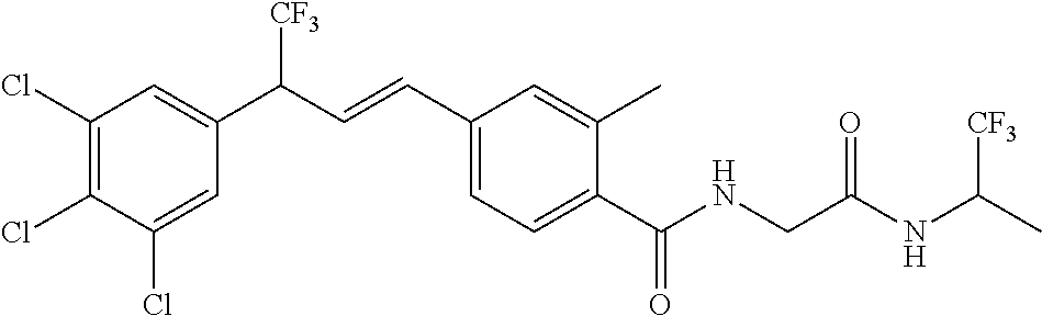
C1(Cl)=C(Cl)C=C(C(C=CC2=CC=C(C(NCC(NC([CF3])C)=O)=O)C(C)=C2)[CF3])C=C1Cl
